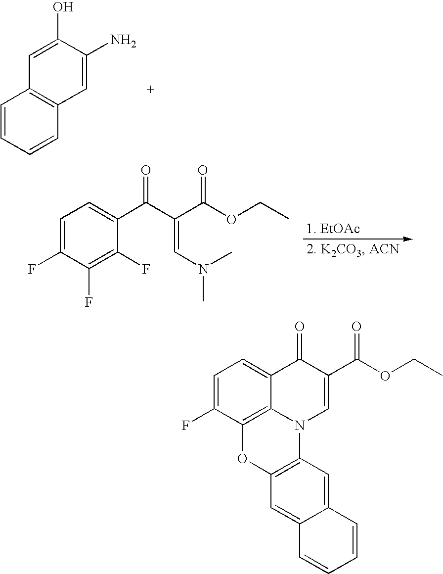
C1=CC=CC2=C1C=C(O)C(N)=C2.C1=C(F)C(F)=C(F)C(C(C(C(OCC)=O)=CN(C)C)=O)=C1.C1=C(F)C2=C3C(=C1)C(=O)C(C(OCC)=O)=CN3C1=C(O2)C=C2C(=C1)C=CC=C2
